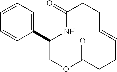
C1=CC=C(C2COC(=O)CCC=CCCC(=O)N2)C=C1
